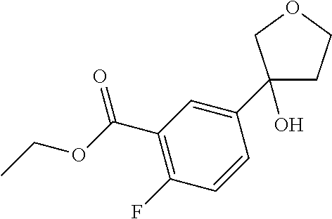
C1(C(OCC)=O)=C(F)C=CC(C2(O)CCOC2)=C1
